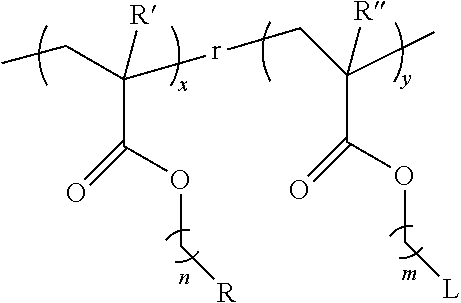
C(C(=O)OC[R])(CC)([R])[r]CC(C(=O)OC[L])(C)[R]
